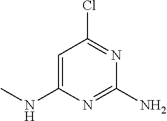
C1=C(NC)N=C(N)N=C1Cl
